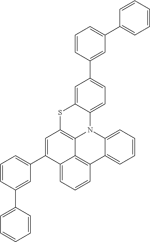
C1=CC=CC=C1C1=CC=CC(C2=CC=C3C(=C2)SC2=C4N3C3=CC=CC=C3C3=C4C(=CC=C3)C(C3=CC=CC(C4=CC=CC=C4)=C3)=C2)=C1
